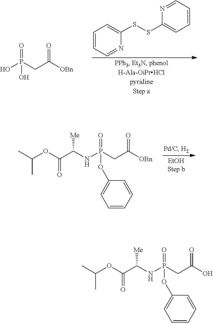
O=P(CC([OBn])=O)(O)O.C1=CC=NC(SSC2=CC=CC=N2)=C1.CC(C)OC(=O)C(NP(CC([OBn])=O)(=O)OC1=CC=CC=C1)[Me].CC(C)OC(=O)C(NP(CC(O)=O)(=O)OC1=CC=CC=C1)[Me]
